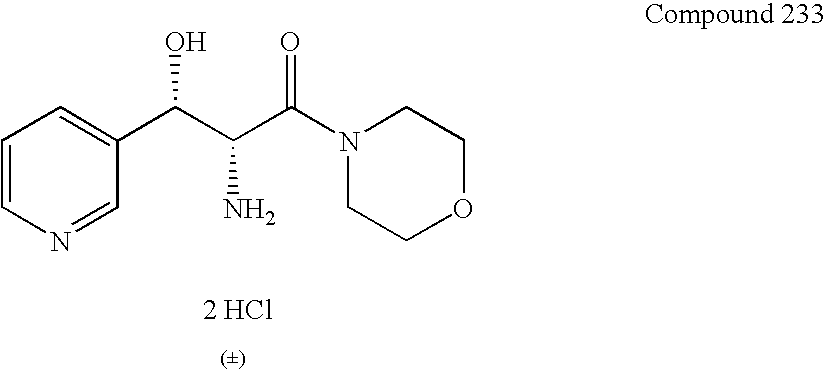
C1=CN=CC(C(C(C(N2CCOCC2)=O)N)O)=C1.[2 HCl]
